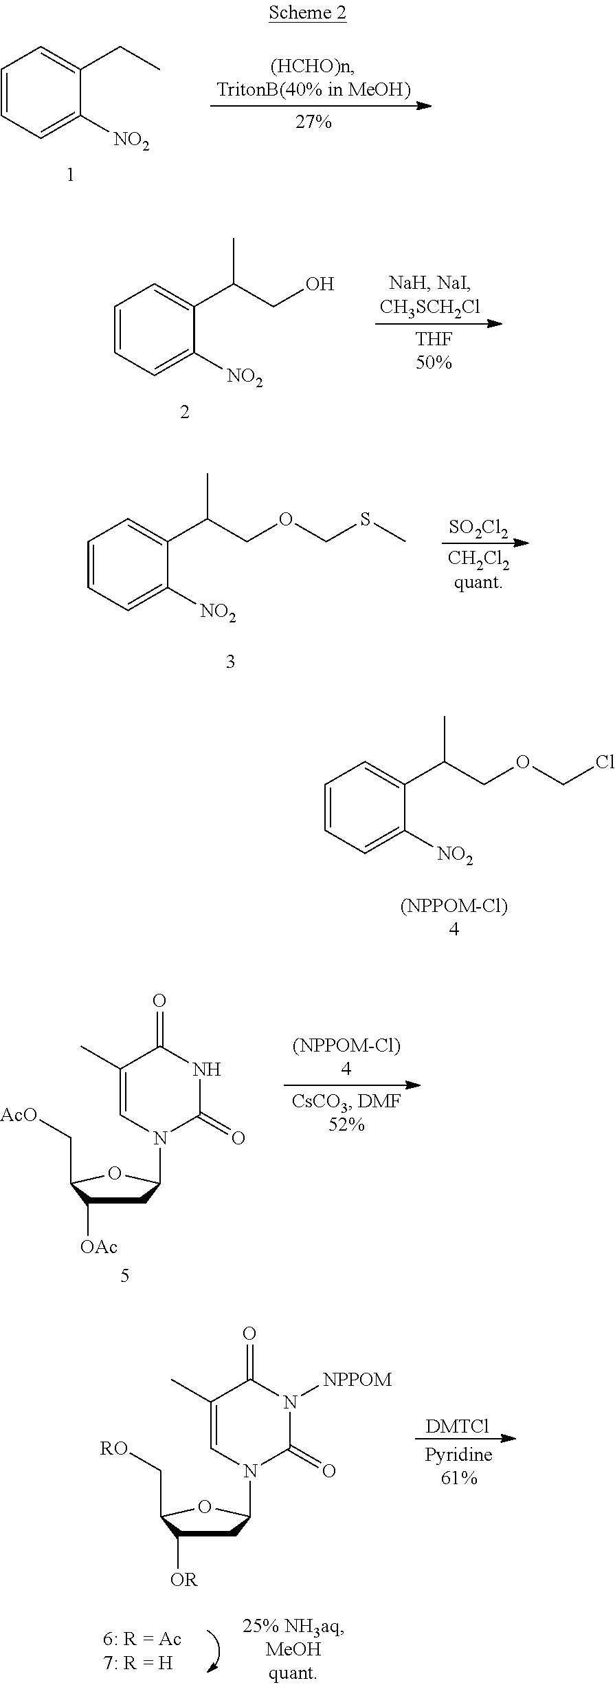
C1=CC=C([NO2])C(CC)=C1.C1=CC=C([NO2])C(C(CO)C)=C1.C1=CC=C([NO2])C(C(COCSC)C)=C1.[SO2Cl2].C1=CC=C([NO2])C(C(COCCl)C)=C1.C1C([OAc])C(C[AcO])OC1N1C(=O)NC(=O)C(C)=C1.C1C([OR])C(C[RO])OC1N1C(=O)N([NPPOM])C(=O)C(C)=C1.[DMTCl]
